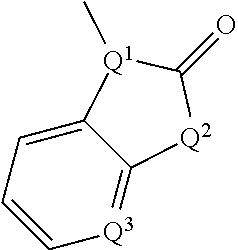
C12=CC=C[Q3]=C1[Q2]C(=O)[Q1]2C
